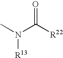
N([R13])(C)C([R22])=O
